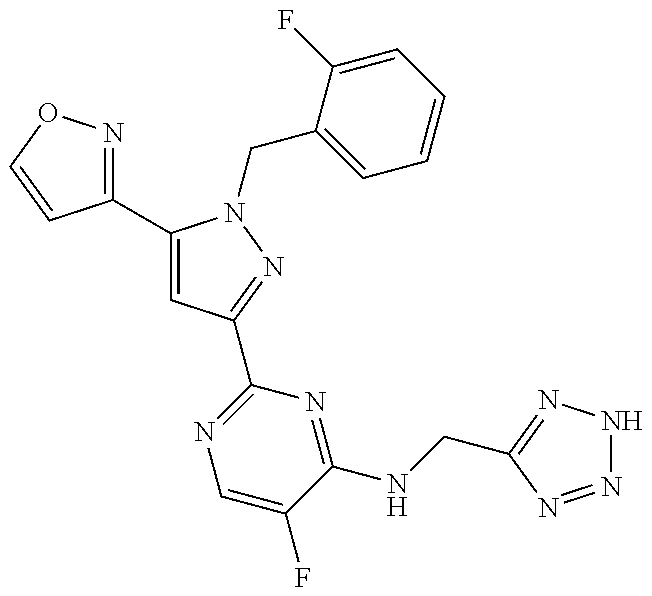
C1(C2=CC(C3=NC=C(F)C(NCC4=NNN=N4)=N3)=NN2CC2=CC=CC=C2F)=NOC=C1
